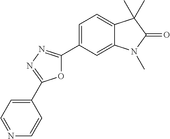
C1=C(C2=NN=C(C3=CC=NC=C3)O2)C=C2C(=C1)C(C)(C)C(=O)N2C
